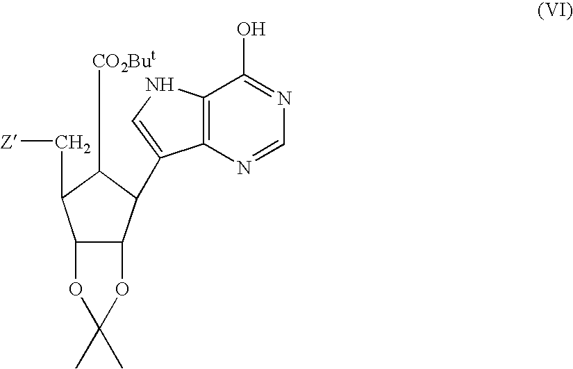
C12C(C(C3=CNC4=C3N=CN=C4O)C([CO2But])C1C[Z])OC(C)(C)O2
